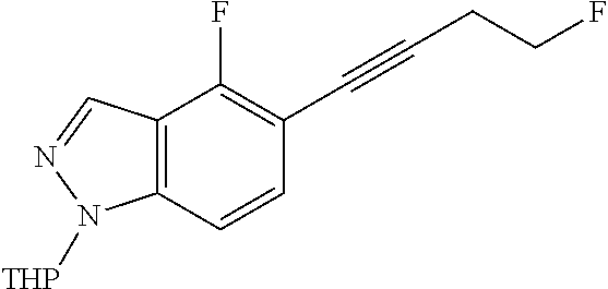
C12=C(N([THP])N=C1)C=CC(C#CCCF)=C2F
